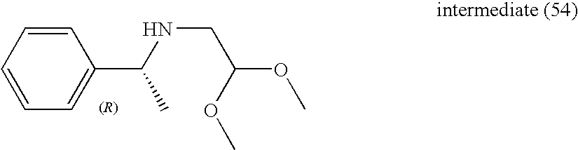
C1=CC=CC=C1C(NCC(OC)OC)C
